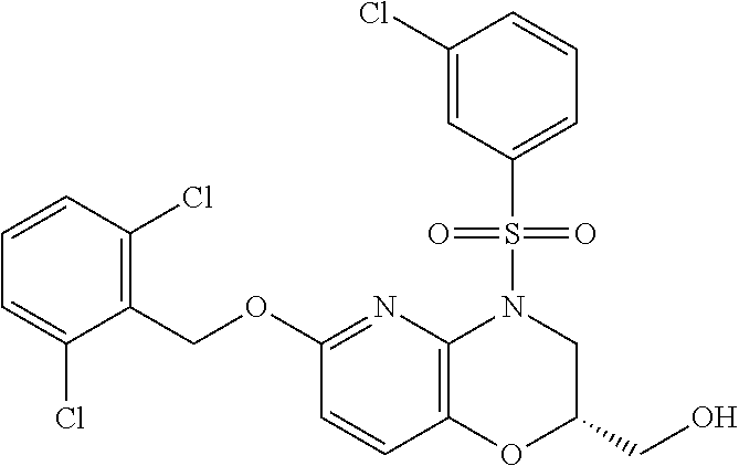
C1(COC2=NC3=C(C=C2)OC(CO)CN3S(C2=CC=CC(Cl)=C2)(=O)=O)=C(Cl)C=CC=C1Cl
